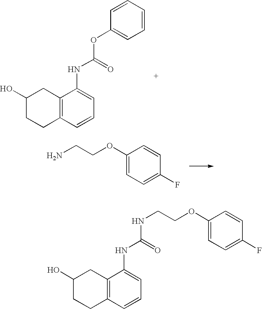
C1(O)CCC2=C(C1)C(NC(=O)OC1=CC=CC=C1)=CC=C2.C1(OCCN)=CC=C(F)C=C1.C1(O)CCC2=C(C1)C(NC(=O)NCCOC1=CC=C(F)C=C1)=CC=C2
